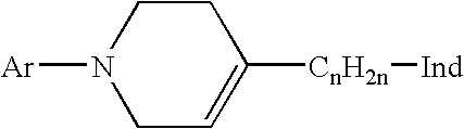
N1([Ar])CC=C([CnH2n][Ind])CC1
